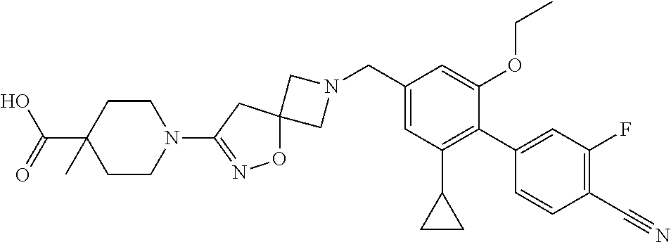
C1N(CC2=CC(C3CC3)=C(C3=CC(F)=C(C#N)C=C3)C(OCC)=C2)CC12ON=C(N1CCC(C(O)=O)(C)CC1)C2
